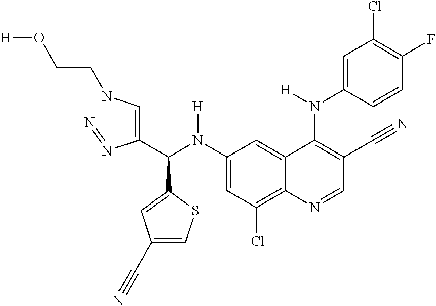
C1(N(C(C(=CNCCO[H])N=N)C2=CC(C#N)=CS2)[H])=CC(Cl)=C2C(=C1)C(N(C1=CC(Cl)=C(F)C=C1)[H])=C(C#N)C=N2
